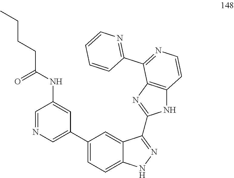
C1=NC=C(C2=CC=C3C(=C2)C(C2=NC4=C(N2)C=CN=C4C2=NC=CC=C2)=NN3)C=C1NC(CCCC)=O
